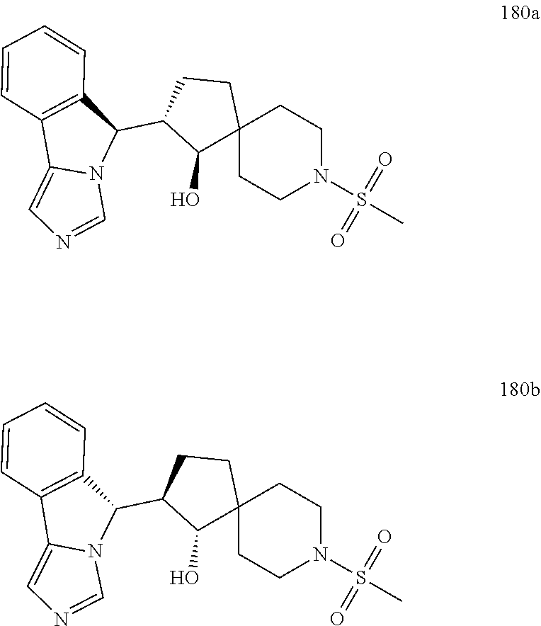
C1(C2C3=C(C4=CN=CN24)C=CC=C3)C(O)C2(CC1)CCN(S(C)(=O)=O)CC2.C1(C2C3=C(C4=CN=CN24)C=CC=C3)C(O)C2(CC1)CCN(S(C)(=O)=O)CC2
